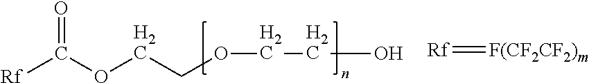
O=C(OCCOCCO)[Rf].[F(CF2CF2)m]=[Rf]
